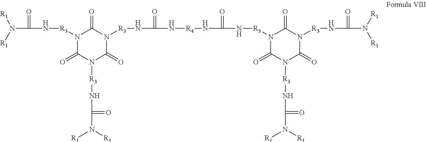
N(C(=O)N[R3]N1C(=O)N([R3]NC(=O)N([R1])[R1])C(=O)N([R3]NC(=O)N[R4]NC(=O)N[R3]N2C(=O)N([R3]NC(=O)N([R1])[R1])C(=O)N([R3]NC(=O)N([R1])[R1])C2=O)C1=O)([R1])[R1]
